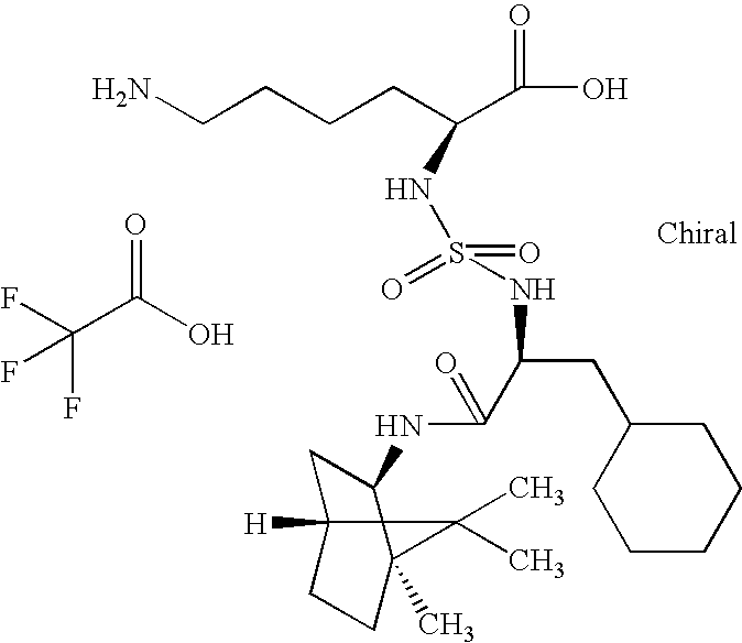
C1C2([H])CCC(C)(C1NC(=O)C(CC1CCCCC1)NS(=O)(=O)NC(C(=O)O)CCCCN)C2(C)C.C(C(O)=O)(F)(F)F
